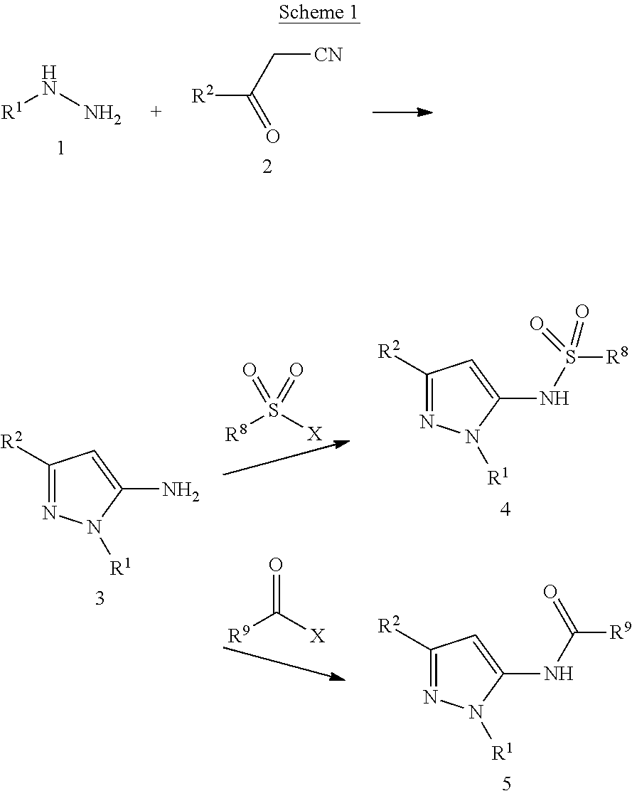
N([R1])N.[R2]C(C[CN])=O.C1([R2])=NN([R1])C(N)=C1.[R8]S([X])(=O)=O.O=C([R9])[X].C1([R2])=NN([R1])C(NC(=O)[R9])=C1.C1([R2])=NN([R1])C(NS([R8])(=O)=O)=C1
